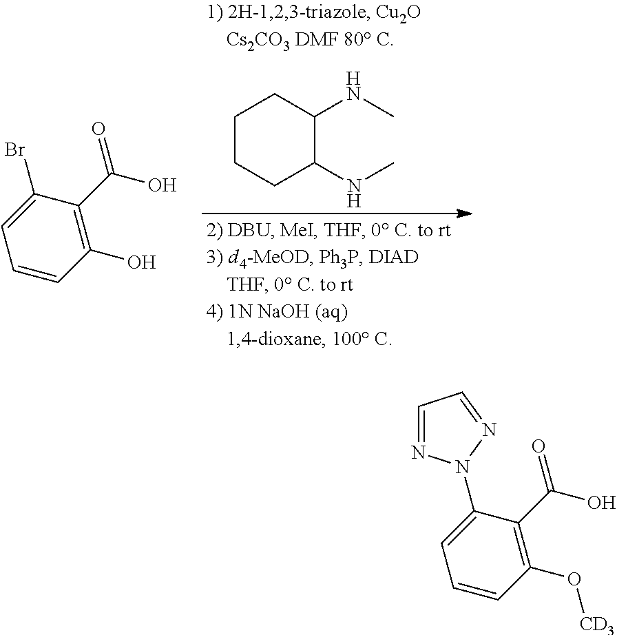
C1CCC(NC)C(NC)C1.C1=CC(O)=C(C(O)=O)C(Br)=C1.C1=CC(O[CD3])=C(C(O)=O)C(N2N=CC=N2)=C1
